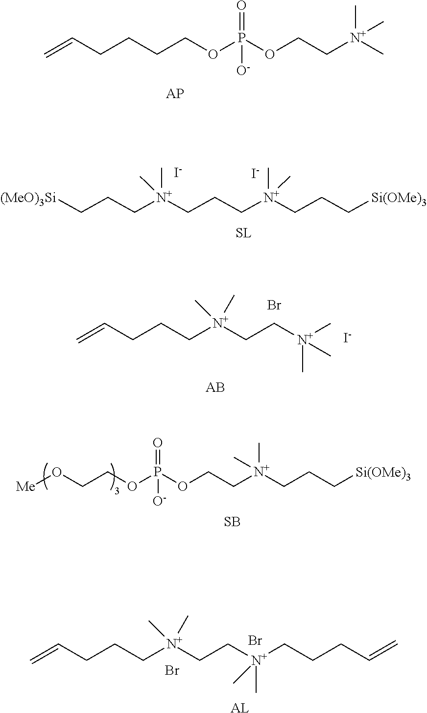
C=CCCCCOP(OCC[N+](C)(C)C)([O-])=O.[(MeO)3Si]CCC[N+](CCC[N+](CCC[Si(OMe)3])(C)C)(C)C.[I-].[I-].C=CCCC[N+](CC[N+](C)(C)C)(C)C.Br.[AB].[I-].[Me]OCCOP(OCC[N+](CCC[Si(OMe)3])(C)C)(=O)[O-].[SB].C=CCCC[N+](CC[N+](C)(CCCC=C)C)(C)C.Br.[AL].Br
